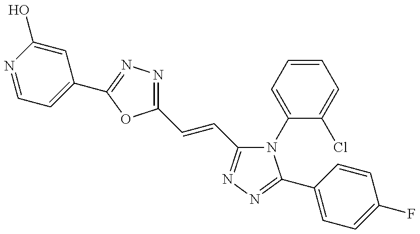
C1=NC(O)=CC(C2=NN=C(C=CC3=NN=C(C4=CC=C(F)C=C4)N3C3=CC=CC=C3Cl)O2)=C1
